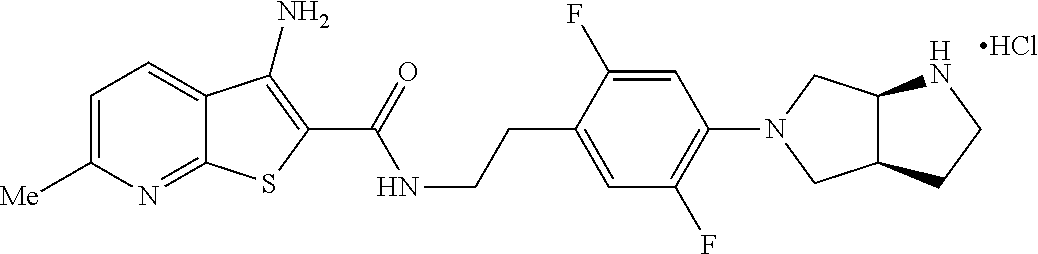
C1=C([Me])N=C2C(=C1)C(N)=C(C(=O)NCCC1=CC(F)=C(N3CC4C(C3)CCN4)C=C1F)S2.Cl
